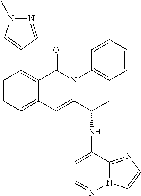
C12=CC=CC(C3=CN(C)N=C3)=C1C(=O)N(C1=CC=CC=C1)C(C(NC1=CC=NN3C1=NC=C3)C)=C2
